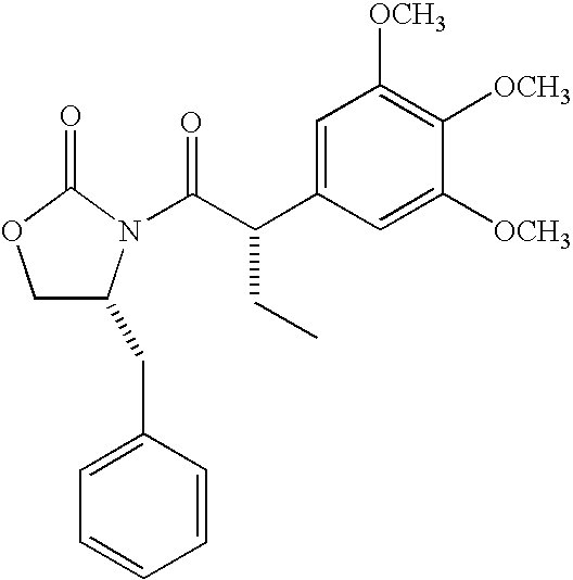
C1=C(C(C(N2C(CC3=CC=CC=C3)COC2=O)=O)CC)C=C([OCH3])C([OCH3])=C1[OCH3]
